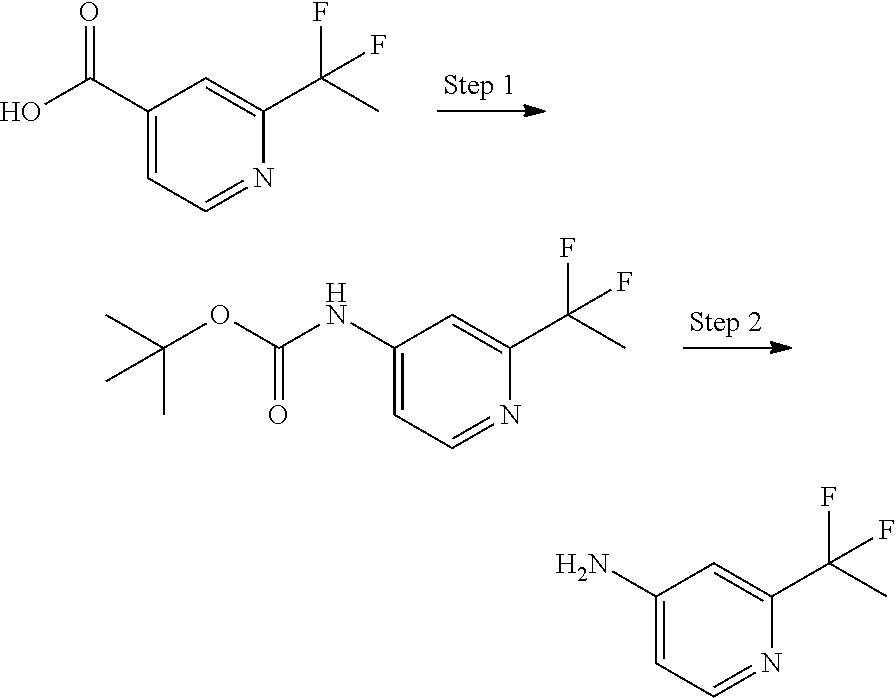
C1(C(O)=O)=CC=NC(C(C)(F)F)=C1.C1(NC(OC(C)(C)C)=O)=CC=NC(C(C)(F)F)=C1.C1(N)=CC=NC(C(C)(F)F)=C1
